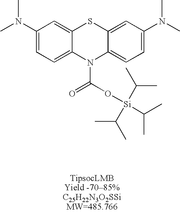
C1=C2C(=CC=C1N(C)C)N(C(O[Si](C(C)C)(C(C)C)C(C)C)=O)C1=CC=C(N(C)C)C=C1S2
